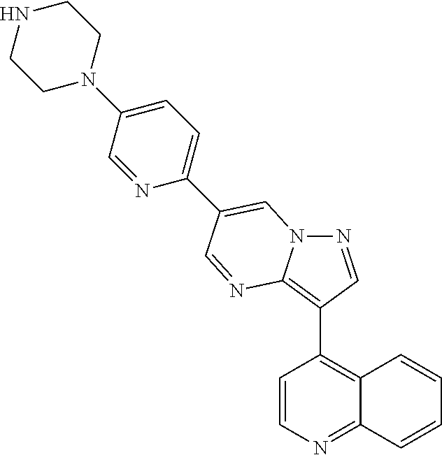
C1=CN=C2C(=C1C1=C3N(N=C1)C=C(C1=CC=C(N4CCNCC4)C=N1)C=N3)C=CC=C2
